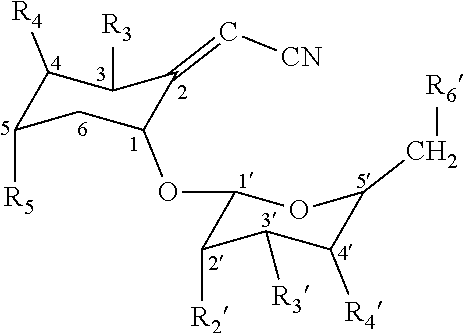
C1([R4])C([R5])CC(OC2C([R2])C([R3])C([R4])C(C[R6])O2)C(=C[CN])C1[R3]
